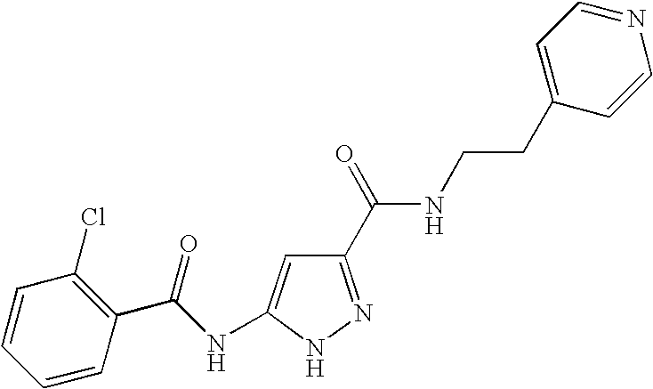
C1(C(NCCC2=CC=NC=C2)=O)=NNC(NC(=O)C2=C(Cl)C=CC=C2)=C1
